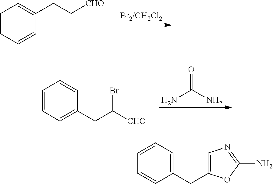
C1=CC=C(CC([CHO])Br)C=C1.O=C(N)N.C1=CC=CC(CC[CHO])=C1.C1=CC=C(CC2=CN=C(N)O2)C=C1
